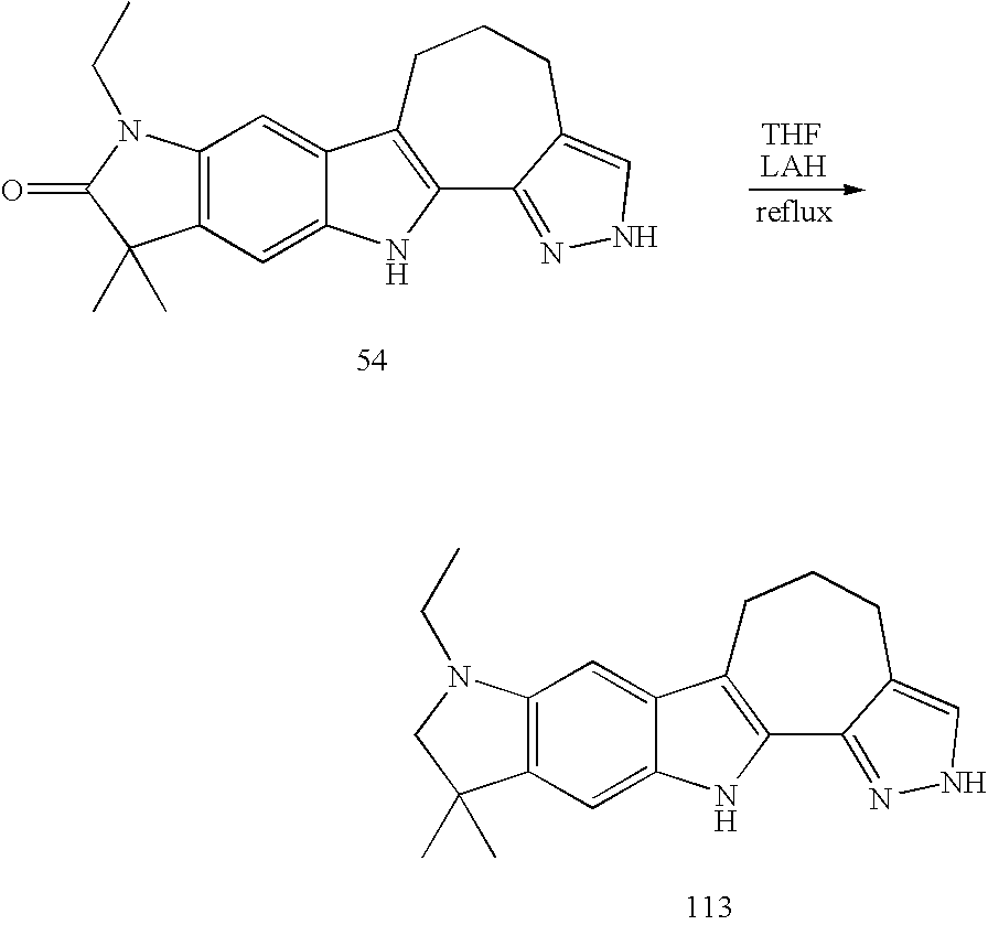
C12=C(C=C3C(=C1)C1=C(N3)C3=NNC=C3CCC1)C(C)(C)CN2CC.C12=C(C=C3C(=C1)C1=C(N3)C3=NNC=C3CCC1)C(C)(C)C(=O)N2CC
